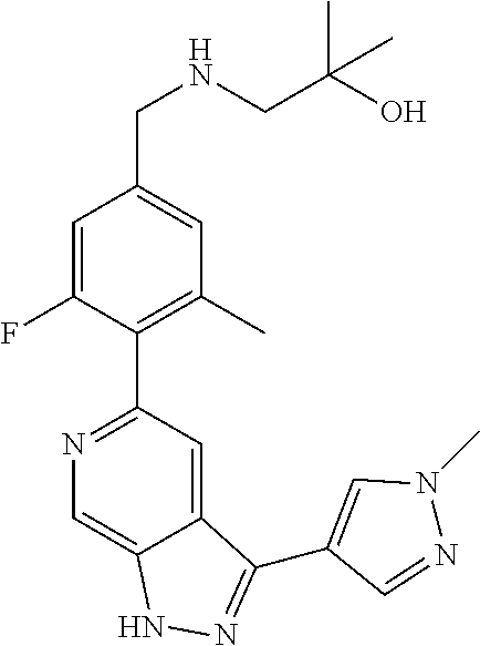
C1=C(F)C(C2=NC=C3C(=C2)C(C2=CN(C)N=C2)=NN3)=C(C)C=C1CNCC(O)(C)C
